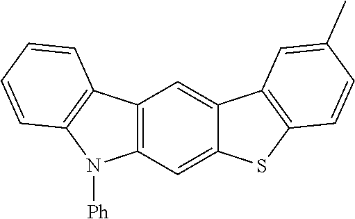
C12=C(C=C3C(=C1)C1=C(S3)C=CC(C)=C1)N([Ph])C1=C2C=CC=C1
